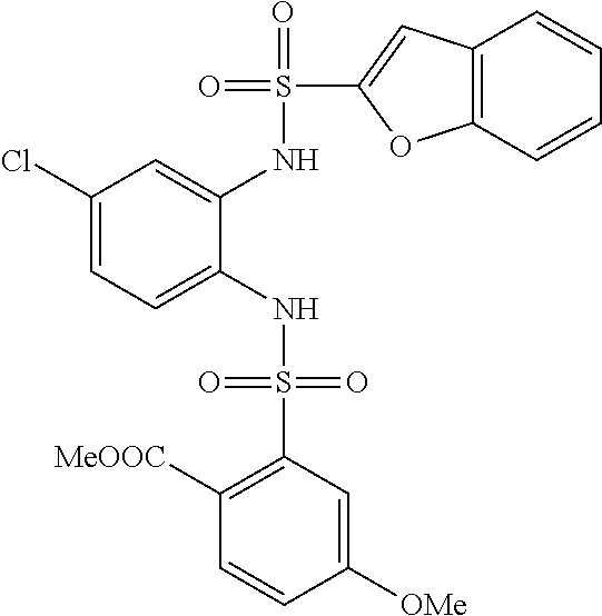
C1(Cl)=CC=C(NS(=O)(=O)C2=C([MeOOC])C=CC([OMe])=C2)C(NS(=O)(C2=CC3=C(O2)C=CC=C3)=O)=C1
